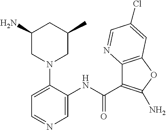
C1=C(N2CC(C)CC(N)C2)C(NC(C2=C(N)OC3=C2N=CC(Cl)=C3)=O)=CN=C1
